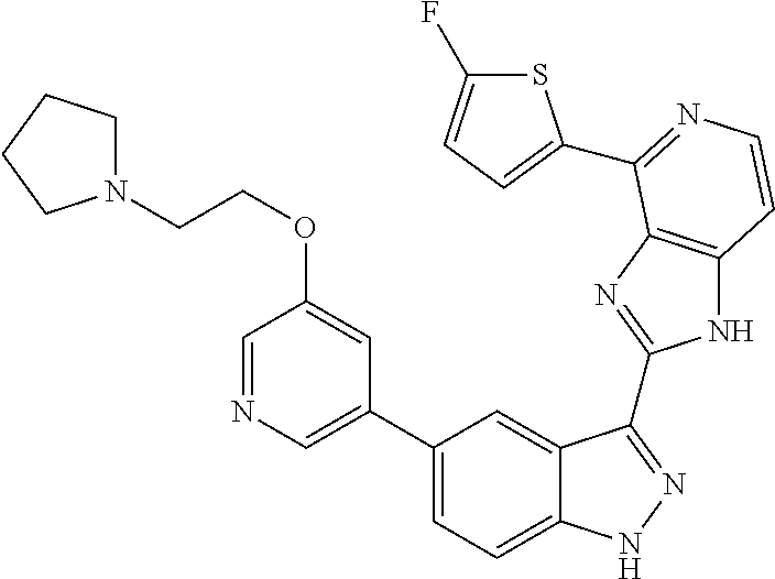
C1(C2=CN=CC(OCCN3CCCC3)=C2)=CC=C2C(=C1)C(C1=NC3=C(N1)C=CN=C3C1=CC=C(F)S1)=NN2
